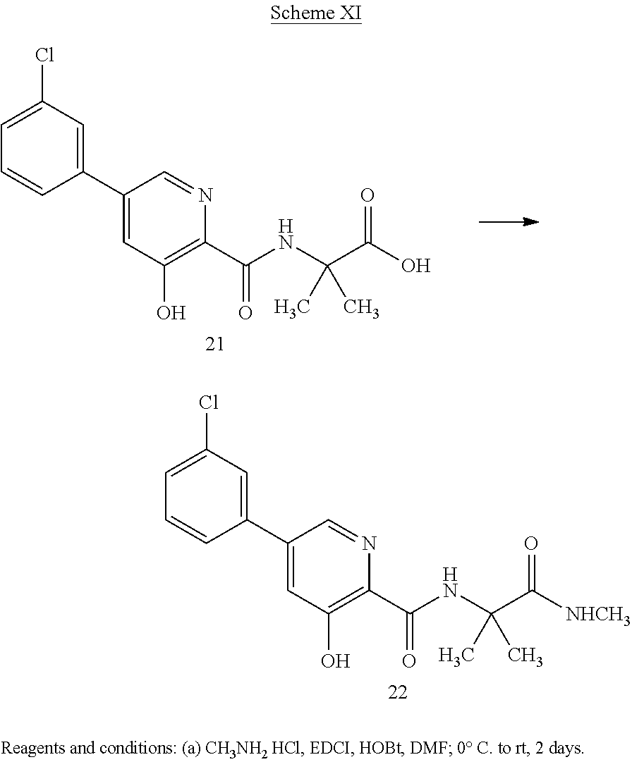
C1=C(Cl)C=C(C2=CC(O)=C(C(NC(C([NHCH3])=O)(C)C)=O)N=C2)C=C1.C1=C(Cl)C=C(C2=CC(O)=C(C(NC(C(O)=O)(C)C)=O)N=C2)C=C1
